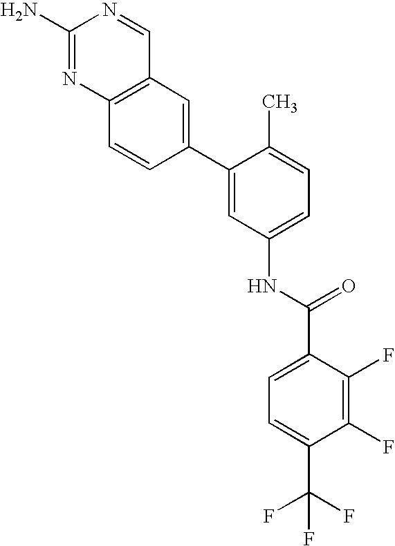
C1(N)=NC2=C(C=N1)C=C(C1=CC(NC(C3=CC=C(C(F)(F)F)C(F)=C3F)=O)=CC=C1C)C=C2
